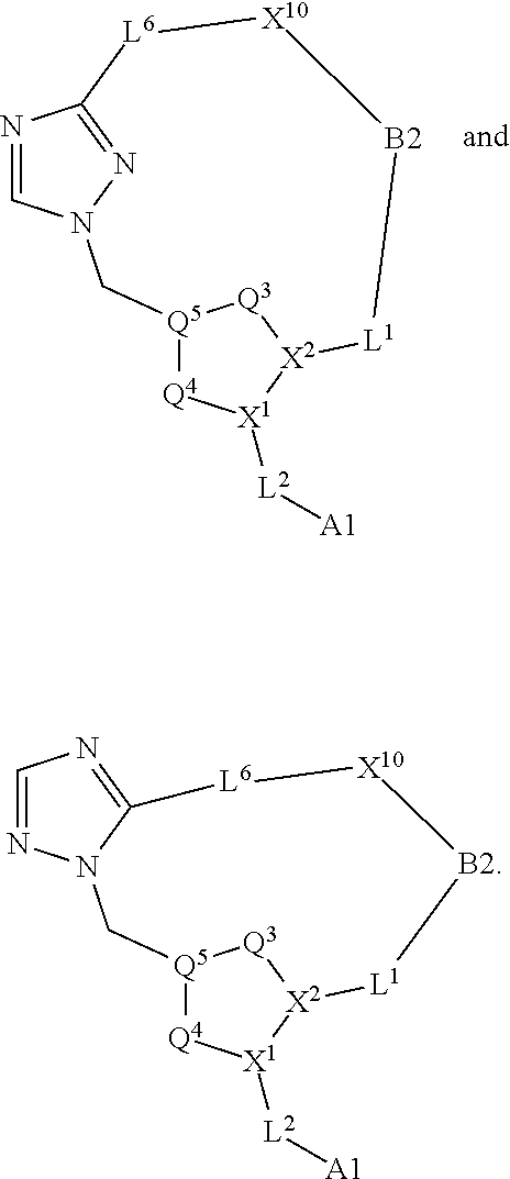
C1=NC2=NN1C[Q5]1[Q4][X1]([L2][A1])[X2]([Q3]1)[L1][B2][X10][L6]2.N1=CN=C2N1C[Q5]1[Q4][X1]([L2][A1])[X2]([Q3]1)[L1][B2][X10][L6]2
